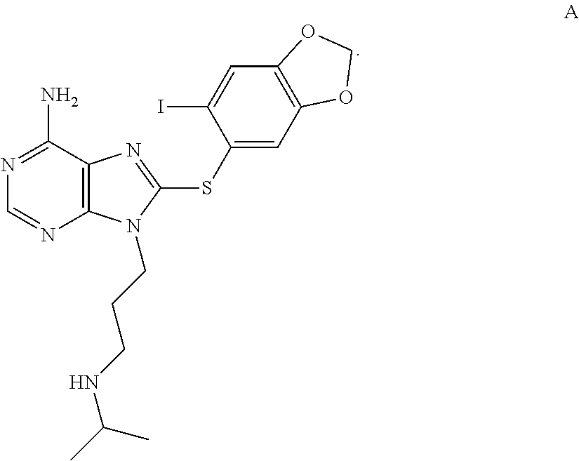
N1=C(N)C2=C(N=C1)N(CCCNC(C)C)C(SC1=CC3=C(C=C1I)OCO3)=N2
